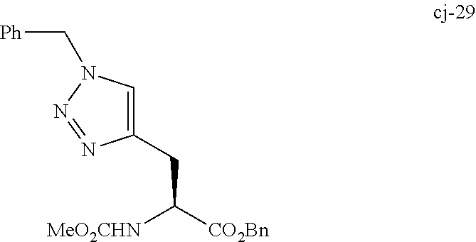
C1=C(CC([MeO2CHN])[CO2Bn])N=NN1C[Ph]
